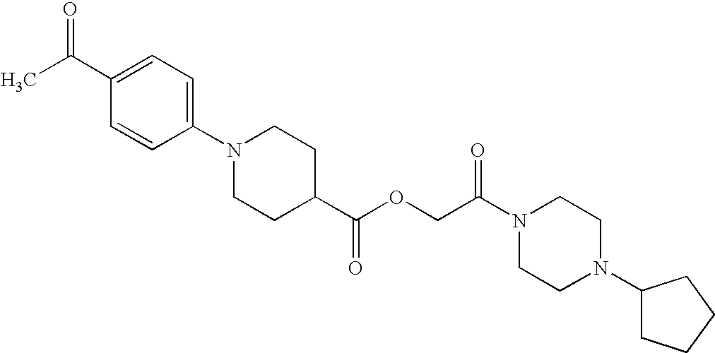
C1(N2CCC(C(OCC(N3CCN(C4CCCC4)CC3)=O)=O)CC2)=CC=C(C(C)=O)C=C1
